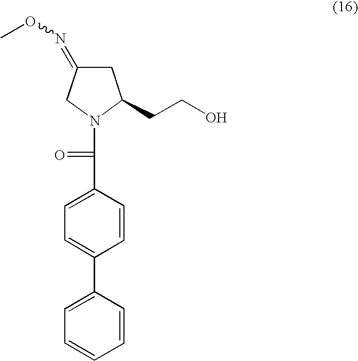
C(C1=CC=C(C2=CC=CC=C2)C=C1)(N1CC(=NOC)CC1CCO)=O
